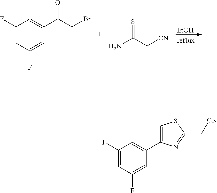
[EtOH].C1(F)=CC(C(CBr)=O)=CC(F)=C1.NC(C[CN])=S.C1(F)=CC(C2=CSC(C[CN])=N2)=CC(F)=C1
